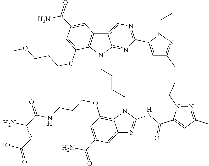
C12=CC(C(=O)N)=CC(OCCCNC(C(N)CC(=O)O)=O)=C1N(CC=CCN1C3=NC(C4=CC(C)=NN4CC)=NC=C3C3=C1C(OCCCOC)=CC(C(=O)N)=C3)C(NC(C1=CC(C)=NN1CC)=O)=N2
